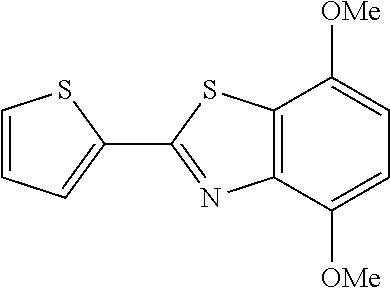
C1=CC=C(C2=NC3=C(S2)C([OMe])=CC=C3[OMe])S1
